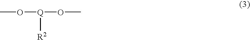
CO[Q](OC)[R2]
